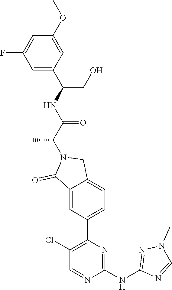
C1(OC)=CC(C(NC(C(C)N2C(=O)C3=CC(C4=C(Cl)C=NC(NC5=NN(C)C=N5)=N4)=CC=C3C2)=O)CO)=CC(F)=C1
